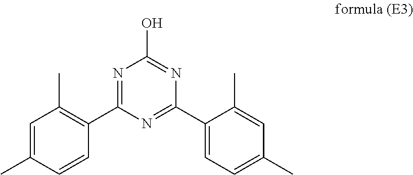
C1=C(C)C=CC(C2=NC(O)=NC(C3=CC=C(C)C=C3C)=N2)=C1C
